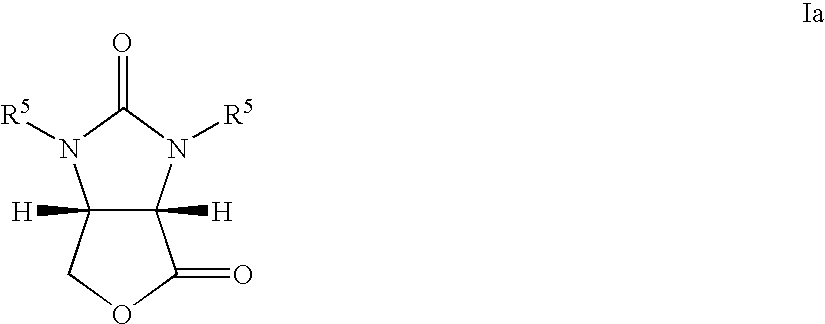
C12([H])C([H])(N([R5])C(=O)N1[R5])C(=O)OC2
